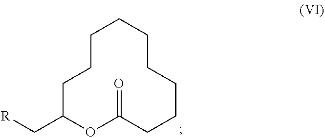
C1CCC(C[R])OC(=O)CCCCCC1
